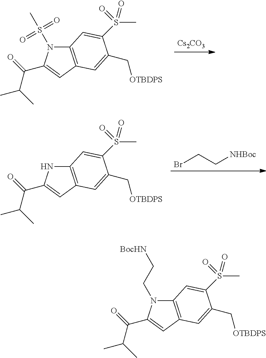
[Cs2CO3].C12=C(C=C(C(=O)C(C)C)N1S(C)(=O)=O)C=C(C[OTBDPS])C(S(C)(=O)=O)=C2.BrCC[NHBoc].C12=C(C=C(C(=O)C(C)C)N1)C=C(C[OTBDPS])C(S(C)(=O)=O)=C2.C12=C(C=C(C(=O)C(C)C)N1CC[BocHN])C=C(C[OTBDPS])C(S(C)(=O)=O)=C2
